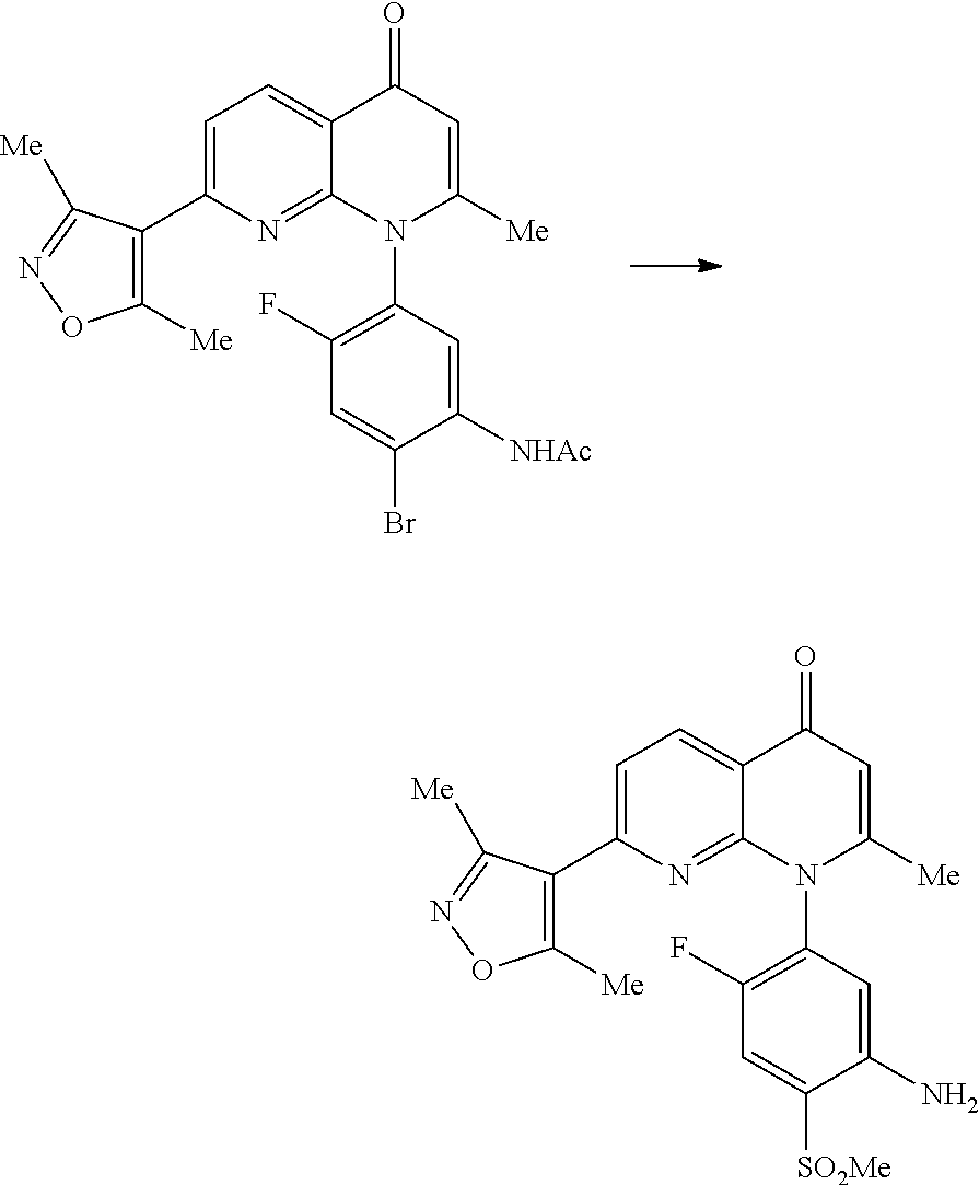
C1([Me])=C(C2=CC=C3C(=N2)N(C2=C(F)C=C(Br)C([NHAc])=C2)C([Me])=CC3=O)C([Me])=NO1.C1([Me])=C(C2=CC=C3C(=N2)N(C2=C(F)C=C([SO2Me])C(N)=C2)C([Me])=CC3=O)C([Me])=NO1
